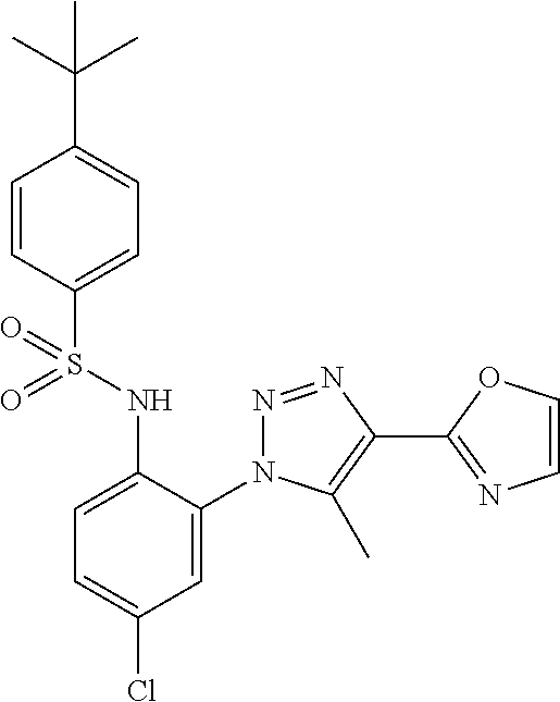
C1=CC(S(NC2=CC=C(Cl)C=C2N2N=NC(C3=NC=CO3)=C2C)(=O)=O)=CC=C1C(C)(C)C
